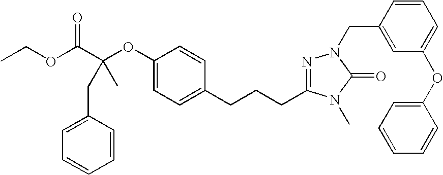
C(C(OCC)=O)(OC1=CC=C(CCCC2=NN(CC3=CC(OC4=CC=CC=C4)=CC=C3)C(=O)N2C)C=C1)(C)CC1=CC=CC=C1
